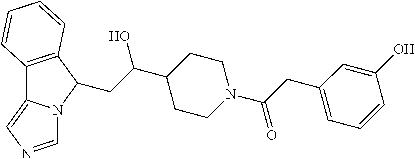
C12=C(C(CC(C3CCN(C(CC4=CC=CC(O)=C4)=O)CC3)O)N3C1=CN=C3)C=CC=C2
